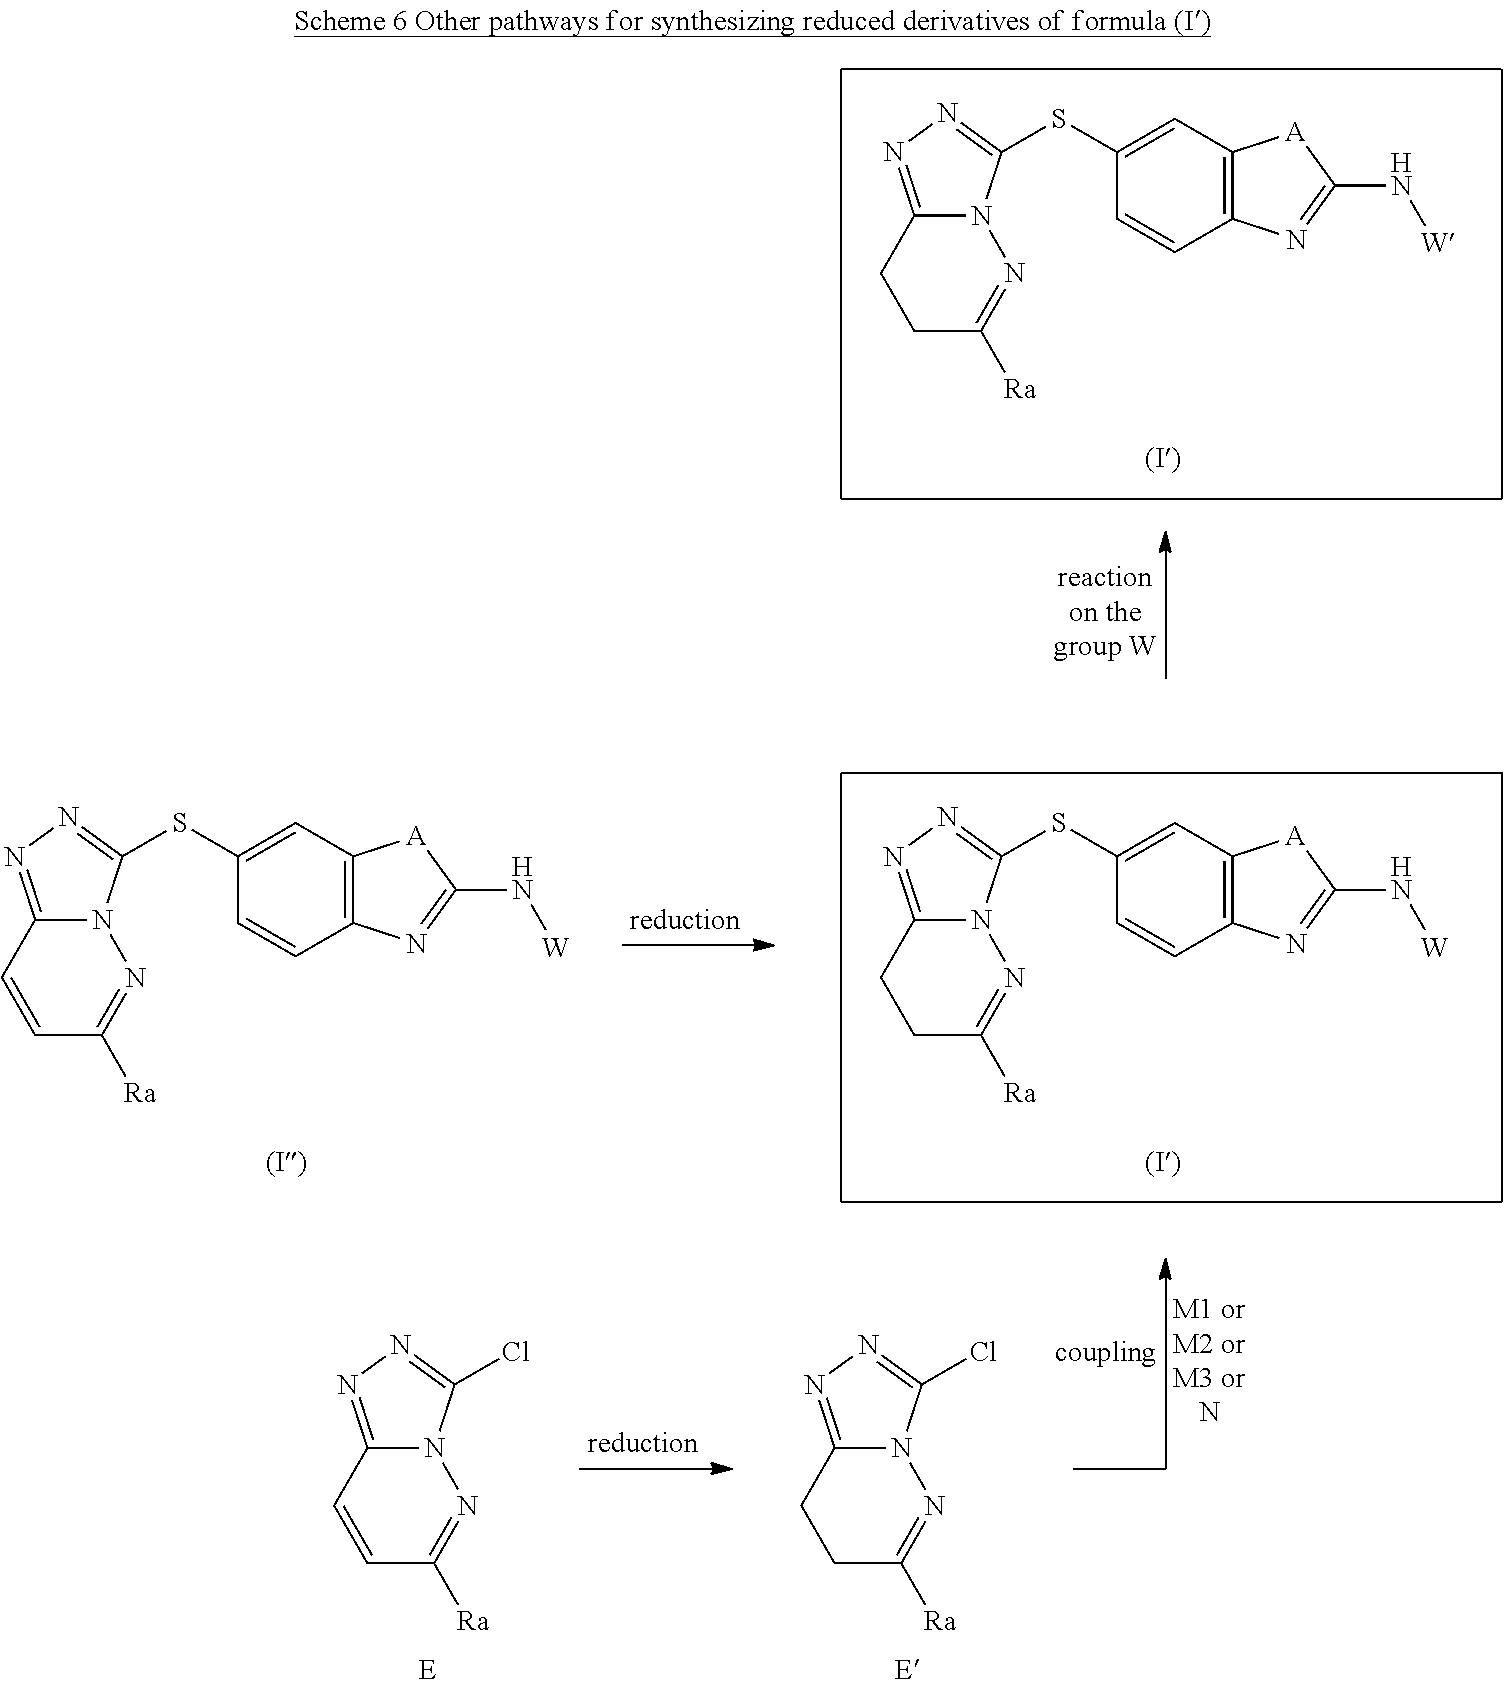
C12=NN=C(SC3=CC4=C(C=C3)N=C(N[W])[A]4)N1N=C([Ra])CC2.N12N=C([Ra])CCC1=NN=C2SC1=CC2=C(N=C(N[W])[A]2)C=C1.N12N=C([Ra])C=CC1=NN=C2SC1=CC2=C(N=C(N[W])[A]2)C=C1.N12N=C([Ra])CCC1=NN=C2Cl.N12N=C([Ra])C=CC1=NN=C2Cl
